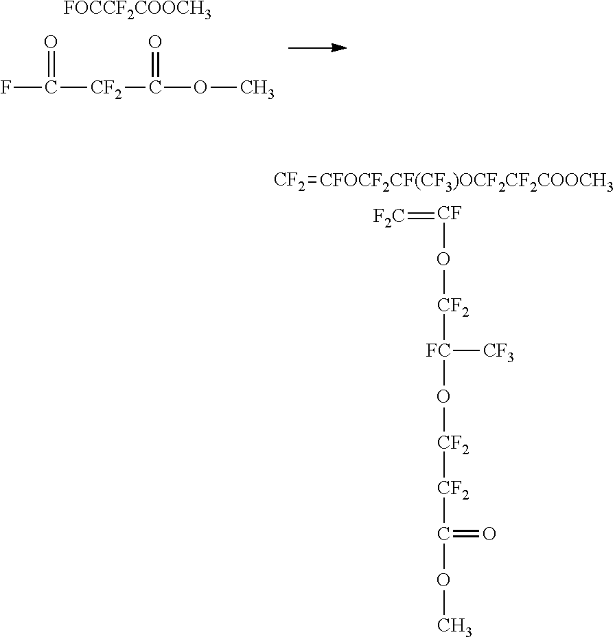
[FOCCF2COOCH3].FC(=O)[CF2]C(=O)OC.[F2C]=[CF]O[CF2][FC]([CF3])O[CF2][CF2]C(=O)OC.[CF2]=[CFOCF2CF(CF3)OCF2CF2COOCH3]
